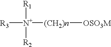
[R3][N+]([R1])([R2])[(CH2)n][OSO3M]
